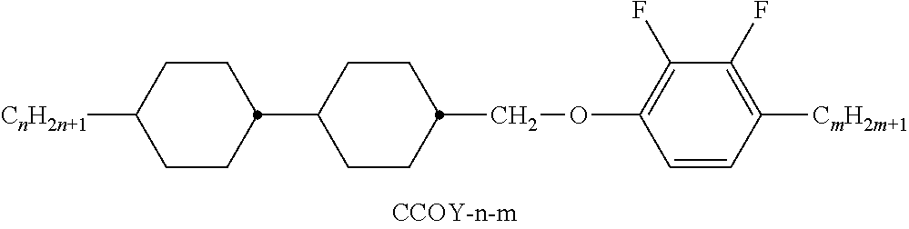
C1(F)=C([CmH2m+1])C=CC(OCC2CCC(C3CCC([CnH2n+1])CC3)CC2)=C1F
